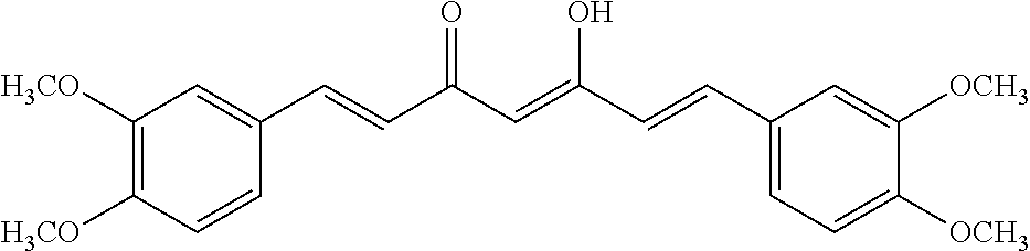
C1([H3CO])=C([H3CO])C=CC(C=CC(C=C(C=CC2=CC=C([OCH3])C([OCH3])=C2)O)=O)=C1
